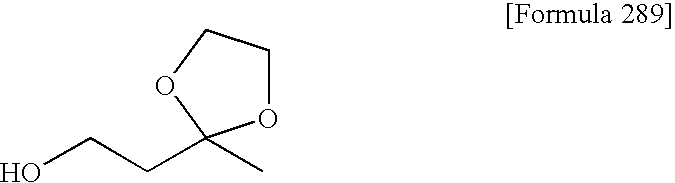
C(CC1(C)OCCO1)O
